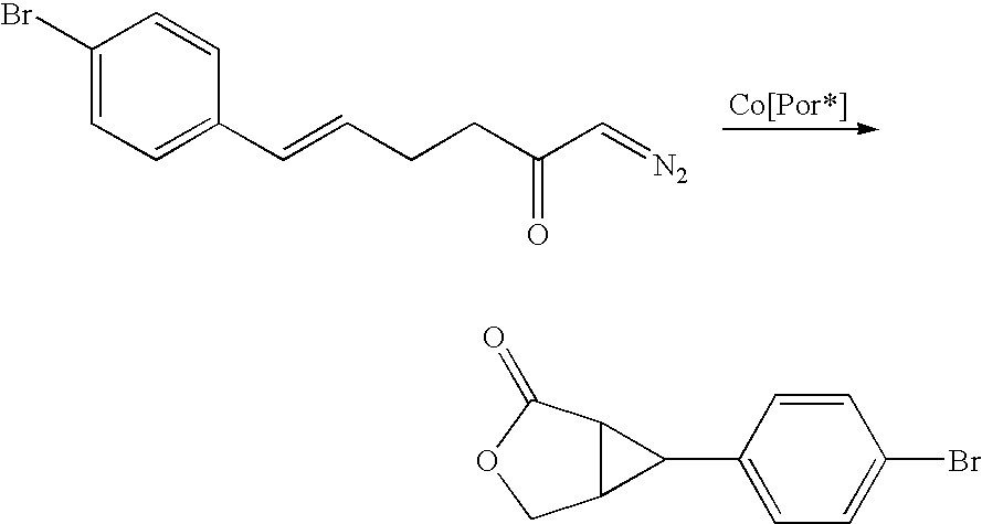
C1(Br)=CC=C(C=CCCC(C=[N2])=O)C=C1.C1(C2C3C2COC3=O)=CC=C(Br)C=C1
